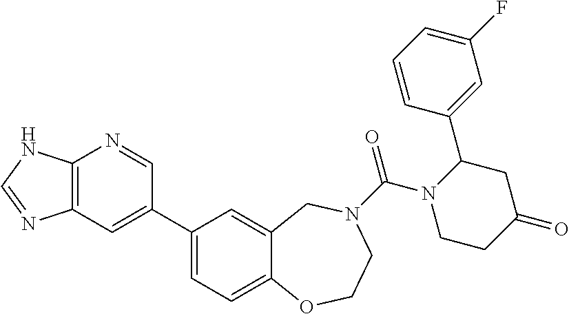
C1(C2=CC3=C(N=C2)NC=N3)=CC=C2C(=C1)CN(C(N1CCC(=O)CC1C1=CC(F)=CC=C1)=O)CCO2
